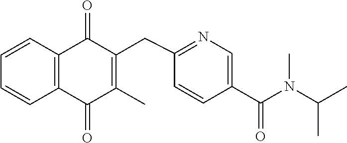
C1=CC2=C(C=C1)C(=O)C(C)=C(CC1=NC=C(C(N(C(C)C)C)=O)C=C1)C2=O
